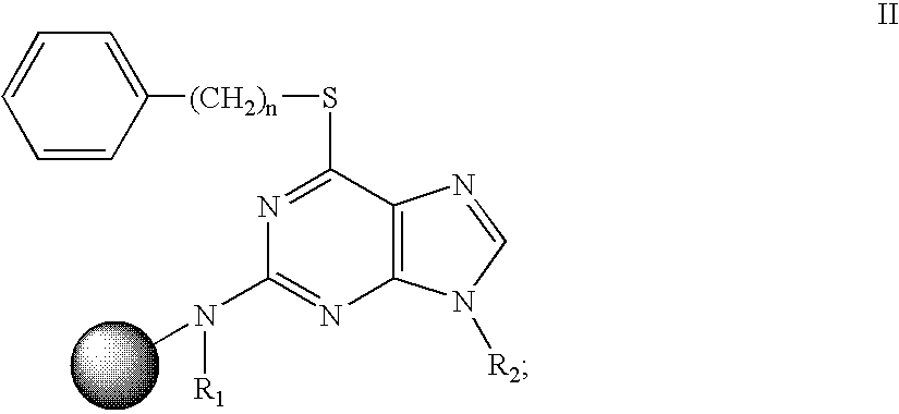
C1=CC([(CH2)n]SC2=NC(N(C)[R1])=NC3=C2N=CN3[R2])=CC=C1
